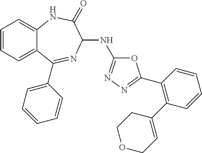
C1=CC=C2C(=C1)NC(=O)C(NC1=NN=C(C3=C(C4=CCOCC4)C=CC=C3)O1)N=C2C1=CC=CC=C1
